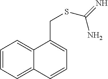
C12=CC=CC=C1C=CC=C2CSC(=N)N
